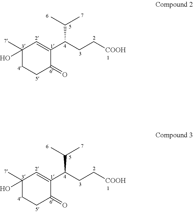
C1(C)(O)CCC(=O)C(C(C(C)C)CC[COOH])=C1.C1(C)(O)CCC(=O)C(C(C(C)C)CC[COOH])=C1
